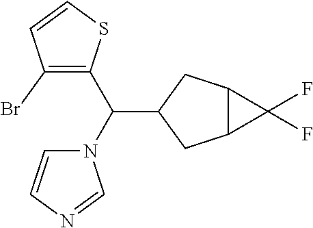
C12C(CC(C(N3C=CN=C3)C3=C(Br)C=CS3)C1)C2(F)F
